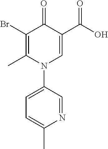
C1(Br)=C(C)N(C2=CC=C(C)N=C2)C=C(C(O)=O)C1=O
